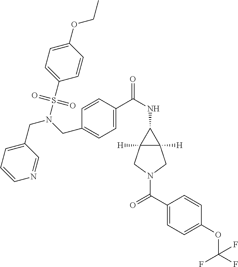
C1=CN=CC(CN(S(=O)(=O)C2=CC=C(OCC)C=C2)CC2=CC=C(C(NC3C4([H])C3([H])CN(C(C3=CC=C(OC(F)(F)F)C=C3)=O)C4)=O)C=C2)=C1
